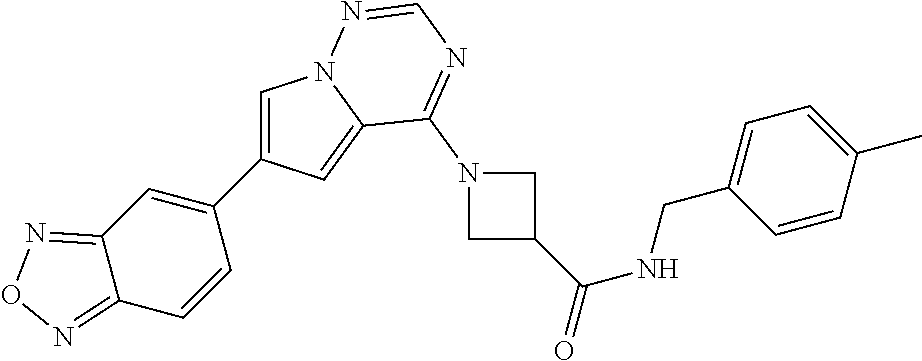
C1=C(C2=CC3=NON=C3C=C2)C=C2N1N=CN=C2N1CC(C(=O)NCC2=CC=C(C)C=C2)C1
